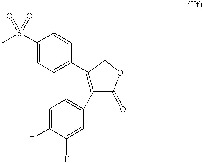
C1(S(C)(=O)=O)=CC=C(C2=C(C3=CC=C(F)C(F)=C3)C(=O)OC2)C=C1
